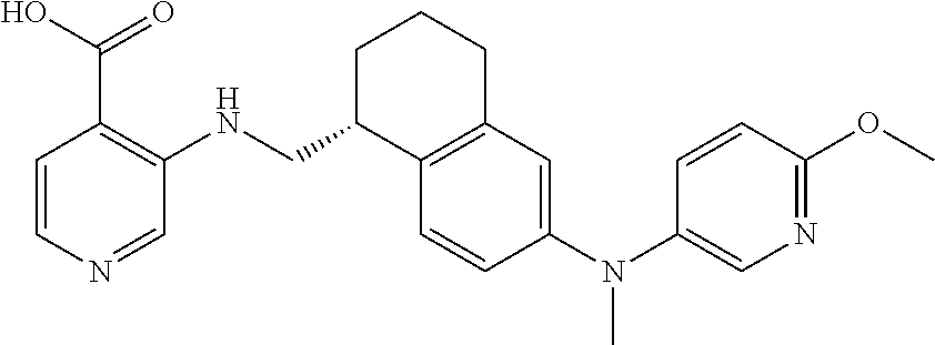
C1=CN=CC(NCC2C3=C(CCC2)C=C(N(C2=CN=C(OC)C=C2)C)C=C3)=C1C(O)=O
